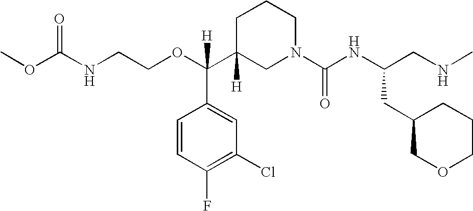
C1C(C(OCCNC(OC)=O)(C2=CC(Cl)=C(F)C=C2)[H])([H])CN(C(NC(CNC)CC2COCCC2)=O)CC1
